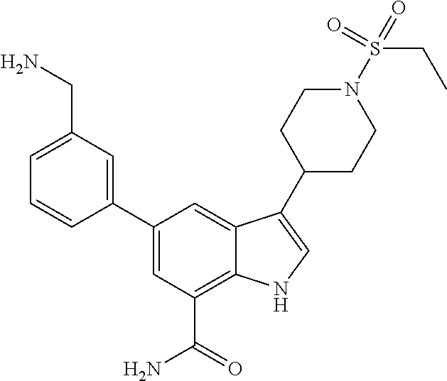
C1=CC(C2=CC(C(=O)N)=C3C(=C2)C(C2CCN(S(=O)(=O)CC)CC2)=CN3)=CC(CN)=C1
